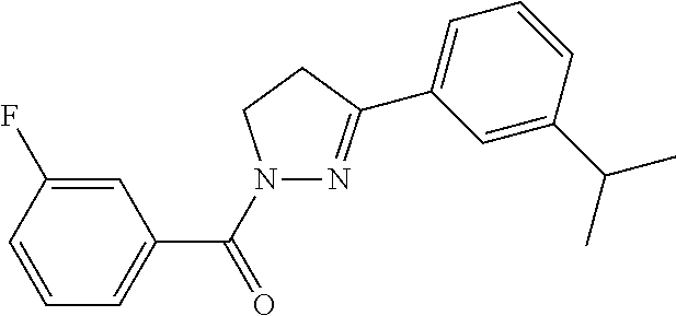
C1=CC=C(C(=O)N2N=C(C3=CC=CC(C(C)C)=C3)CC2)C=C1F
